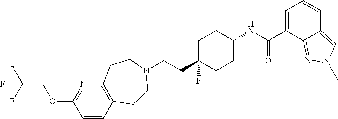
C(CC1(F)CCC(NC(C2=CC=CC3=CN(C)N=C23)=O)CC1)N1CCC2=C(N=C(OCC(F)(F)F)C=C2)CC1
